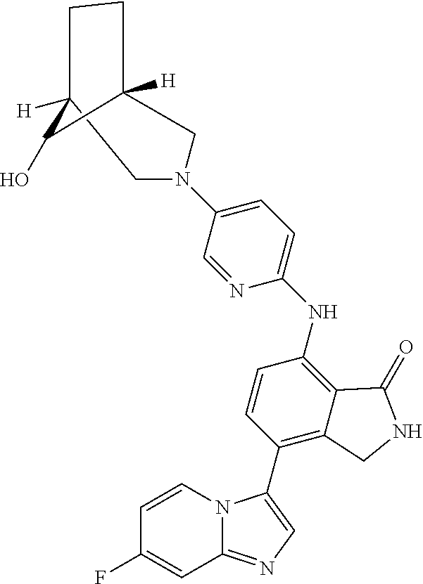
N1=CC(N2CC3([H])CCC([H])(C2)C3O)=CC=C1NC1=C2C(=C(C3=CN=C4C=C(F)C=CN43)C=C1)CNC2=O
